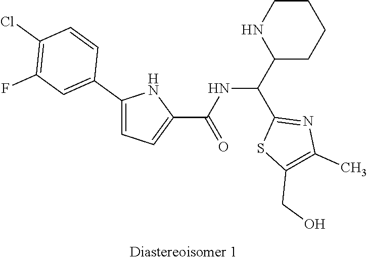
C1(C2=CC(F)=C(Cl)C=C2)=CC=C(C(NC(C2CCCCN2)C2=NC(C)=C(CO)S2)=O)N1
